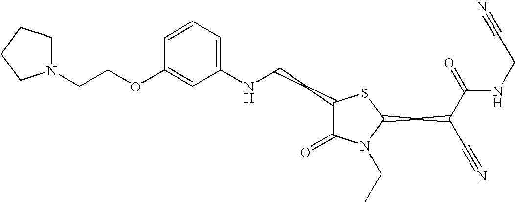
C1=CC=C(NCCC2C(=O)N(CC)C(CC(C#N)C(=O)NCC#N)S2)C=C1OCCN1CCCC1
